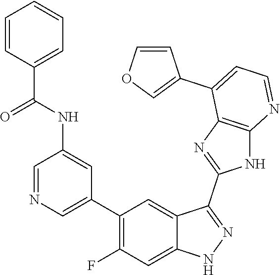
C1=NC=C(C2=C(F)C=C3C(=C2)C(C2=NC4=C(N2)N=CC=C4C2=COC=C2)=NN3)C=C1NC(C1=CC=CC=C1)=O
